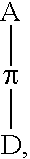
[A]p[D]
